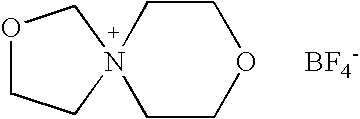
O1CCN2(C1)CCOCC2.[BF4-]
